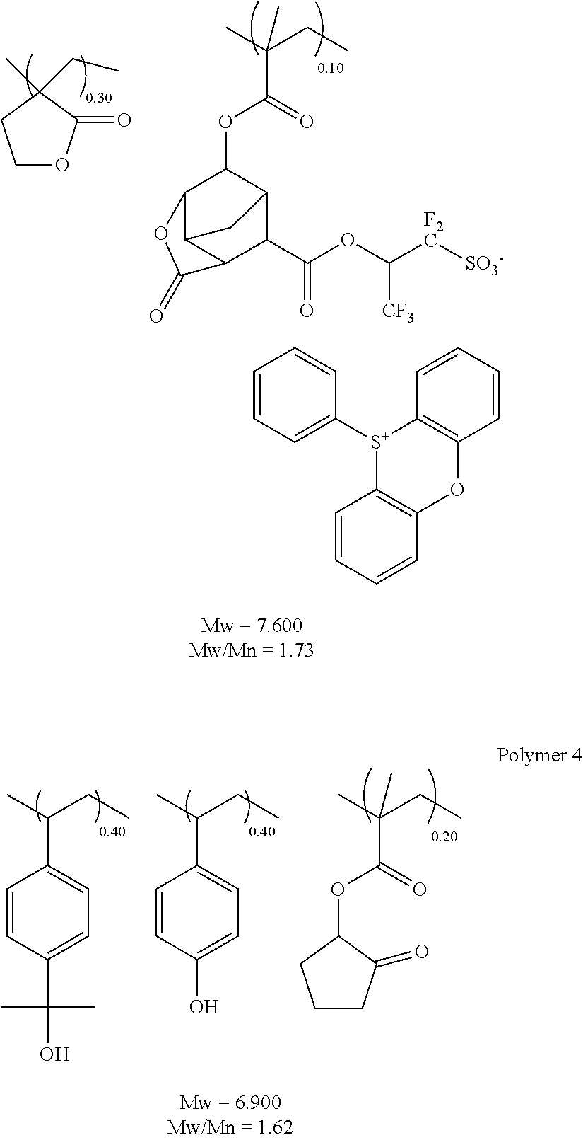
O=C(C(C)(CC)C)OC1C2C3C(C(C(OC([F2C][SO3-])[CF3])=O)C1C3)C(=O)O2.C1OC(=O)C(C)(CC)C1.[S+]1(C2=CC=CC=C2)C2=C(C=CC=C2)OC2=C1C=CC=C2.C(C1=CC=C(C(O)(C)C)C=C1)(C)CC.C(C1=CC=C(O)C=C1)(C)CC.C(C(=O)OC1CCCC1=O)(C)(CC)C
